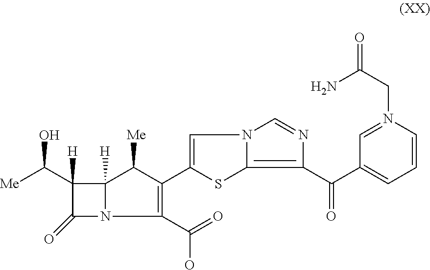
C12([H])N(C(=O)C1([H])C([Me])O)C(C(O)=O)=C(C1=CN3C(=C(C(=O)C4=CC=CN(CC(=O)N)=C4)N=C3)S1)C2[Me]
